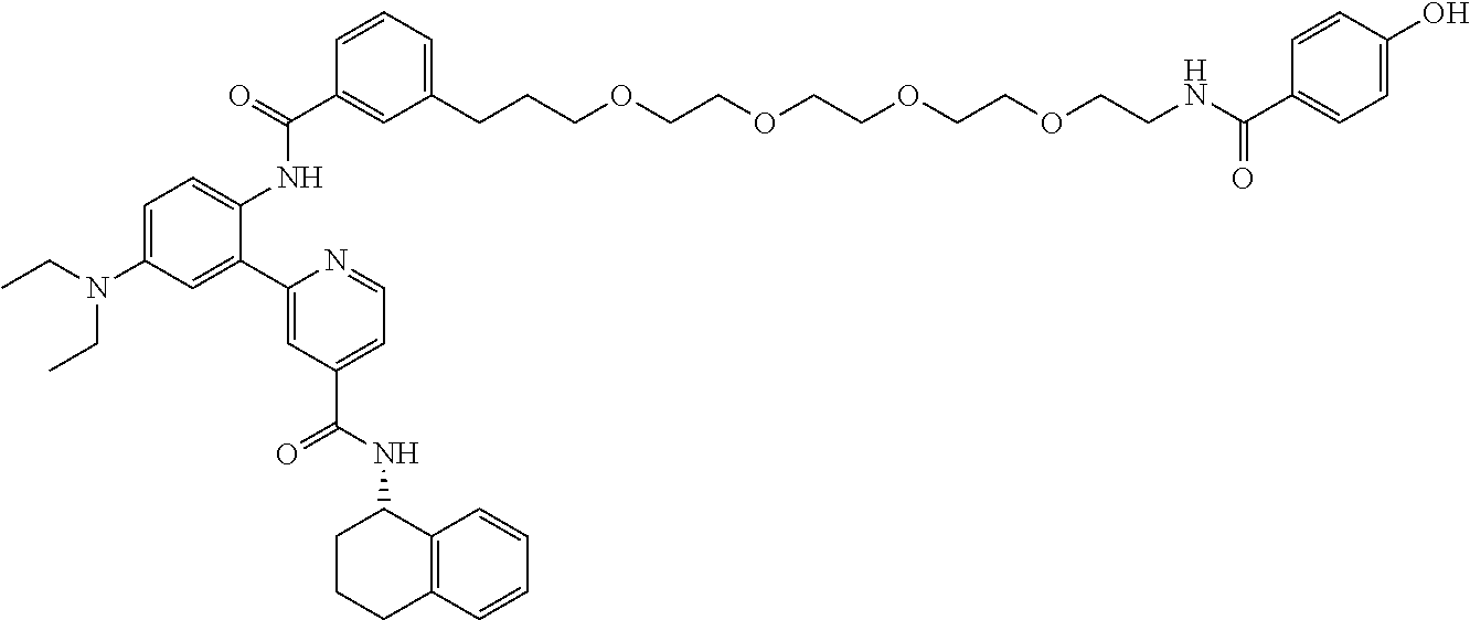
C1(CCCOCCOCCOCCOCCNC(C2=CC=C(O)C=C2)=O)=CC=CC(C(=O)NC2=CC=C(N(CC)CC)C=C2C2=CC(C(=O)NC3CCCC4=C3C=CC=C4)=CC=N2)=C1
